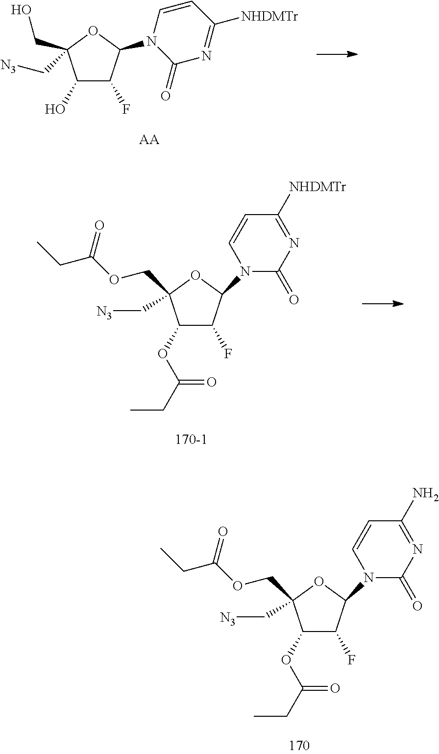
C1(O)C(F)C(N2C=CC([NHDMTr])=NC2=O)OC1(CO)C[N3].[AA].C1(OC(=O)CC)C(F)C(N2C(=O)N=C([NHDMTr])C=C2)OC1(COC(=O)CC)C[N3].C1(OC(=O)CC)C(F)C(N2C(=O)N=C(N)C=C2)OC1(COC(=O)CC)C[N3]
